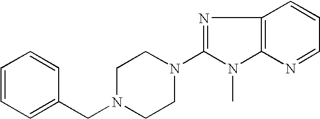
N1(CC2=CC=CC=C2)CCN(C2=NC3=C(N2C)N=CC=C3)CC1
